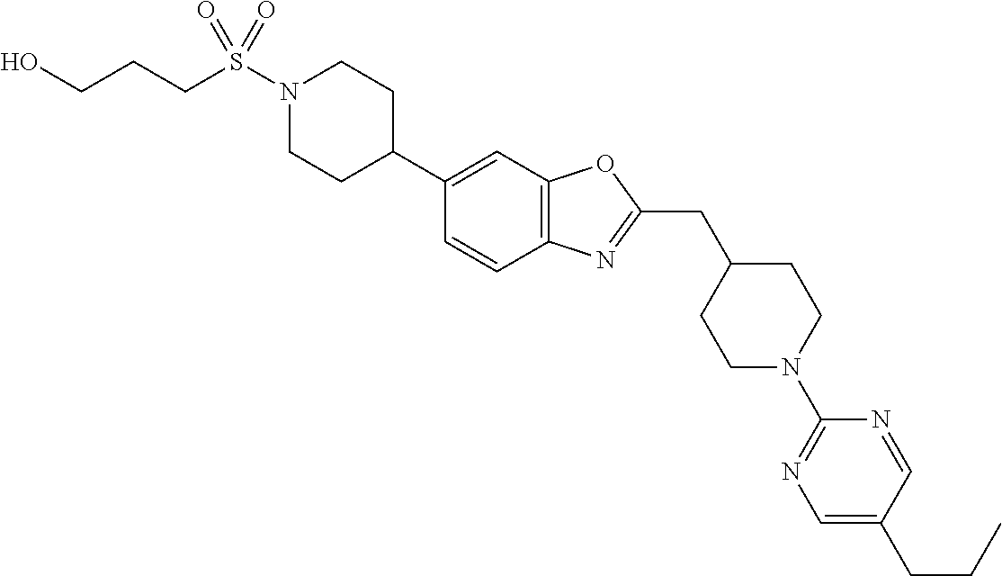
N1(S(=O)(=O)CCCO)CCC(C2=CC3=C(C=C2)N=C(CC2CCN(C4=NC=C(CCC)C=N4)CC2)O3)CC1
